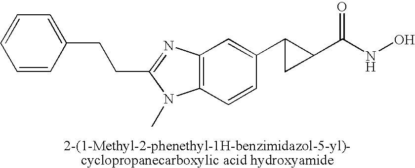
C1(CCC2=CC=CC=C2)=NC2=C(N1C)C=CC(C1C(C(NO)=O)C1)=C2
